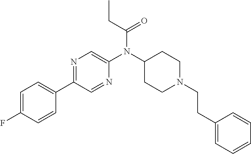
C1=NC(N(C2CCN(CCC3=CC=CC=C3)CC2)C(CC)=O)=CN=C1C1=CC=C(F)C=C1
